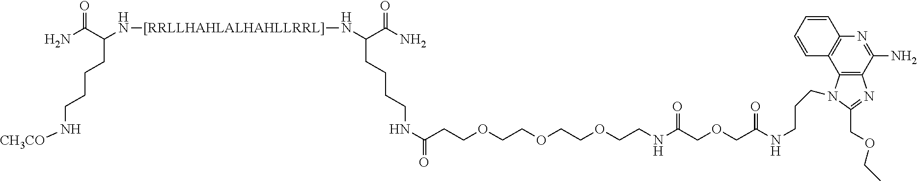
C12=C(C(N)=NC3=C1C=CC=C3)N=C(COCC)N2CCCNC(COCC(NCCOCCOCCOCCC(NCCCCC(C(N)=O)N[[RRLLHAHLALHAHLLRRL]]NC(CCCCN[CH3CO])C(N)=O)=O)=O)=O
